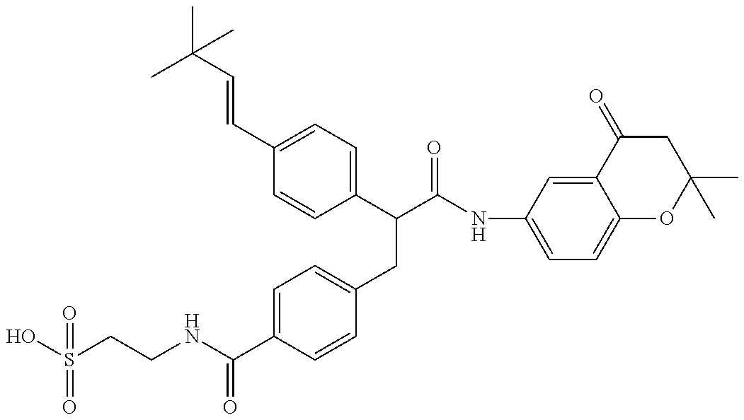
OS(CCNC(C1=CC=C(CC(C(NC2=CC=C3C(=C2)C(=O)CC(C)(C)O3)=O)C2=CC=C(C=CC(C)(C)C)C=C2)C=C1)=O)(=O)=O
